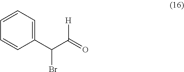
C1(C(C(=O)[H])Br)=CC=CC=C1
